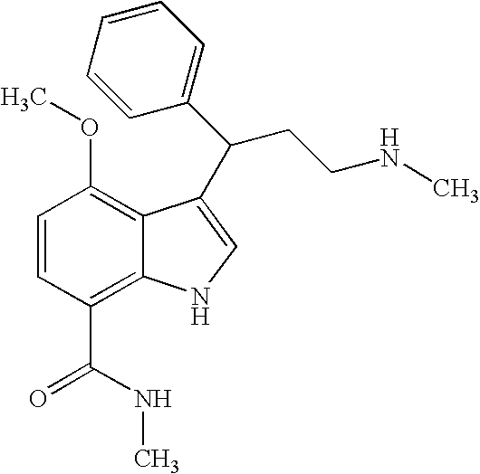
C1=CC(C(NC)=O)=C2C(=C1OC)C(C(CCNC)C1=CC=CC=C1)=CN2
